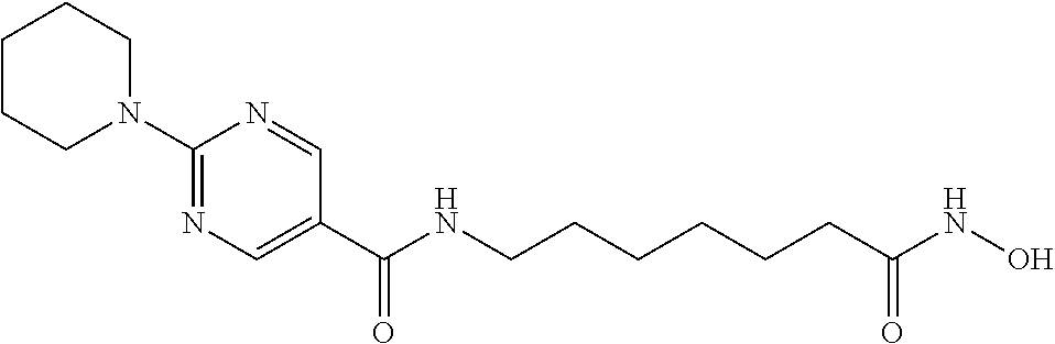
C1(N2CCCCC2)=NC=C(C(=O)NCCCCCCC(NO)=O)C=N1
